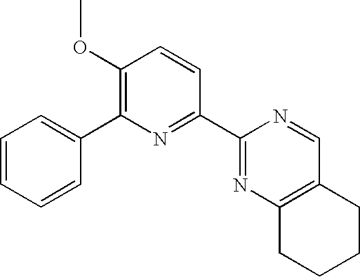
C1=CC=CC(C2=C(OC)C=CC(C3=NC4=C(C=N3)CCCC4)=N2)=C1
